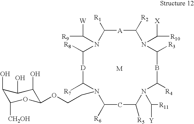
[M].N1(C([W])[R9])C([R1])[A]C([R2])N(C([X])[R10])C([R3])BC([R4])N(C([Y])[R11])C([R5])CC([R6])N(CCOC2OC([CH2OH])C(O)C(O)C2O)C([R7])[D]C1[R8]
